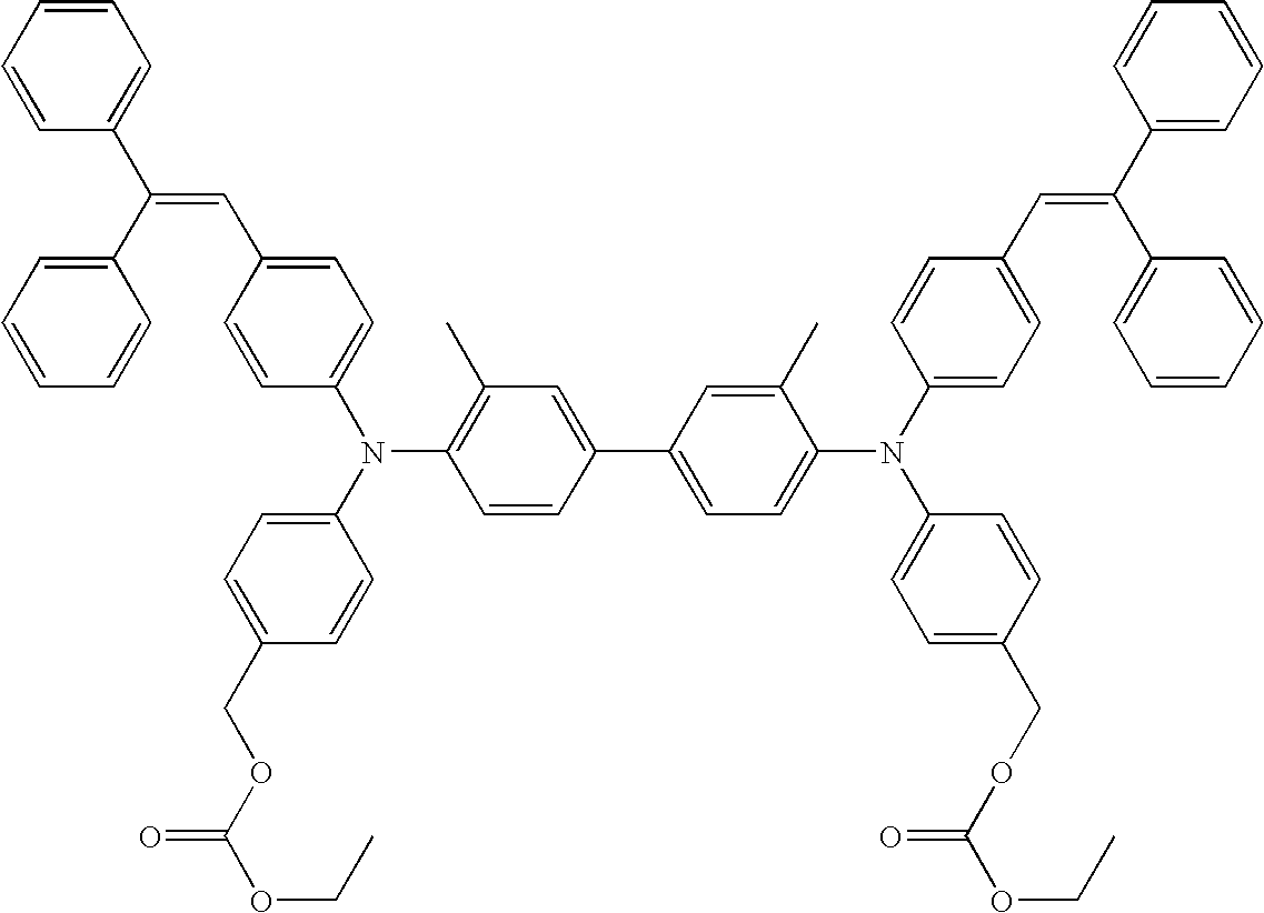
C1=C(C=C(C2=CC=CC=C2)C2=CC=CC=C2)C=CC(N(C2=CC=C(COC(=O)OCC)C=C2)C2=C(C)C=C(C3=CC=C(N(C4=CC=C(C=C(C5=CC=CC=C5)C5=CC=CC=C5)C=C4)C4=CC=C(COC(OCC)=O)C=C4)C(C)=C3)C=C2)=C1
